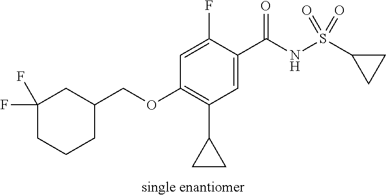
C1=C(F)C(C(NS(C2CC2)(=O)=O)=O)=CC(C2CC2)=C1OCC1CC(F)(F)CCC1
